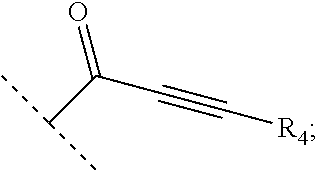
C(C(C#C[R4])=O)(C)C
